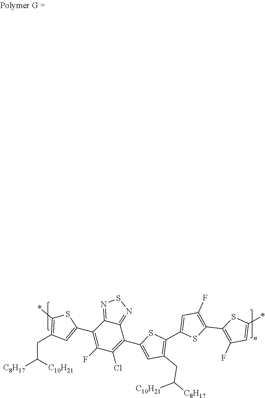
C1(CC([C8H17])[C10H21])=C(*)SC(C2=C(F)C(Cl)=C(C3=CC(CC([C8H17])[C10H21])=C(C4=CC(F)=C(C5=C(F)C=C(*)S5)S4)S3)C3=NSN=C23)=C1
